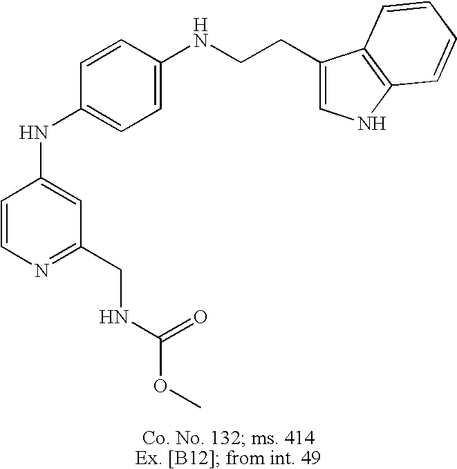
C1=CN=C(CNC(OC)=O)C=C1NC1=CC=C(NCCC2=CNC3=C2C=CC=C3)C=C1
